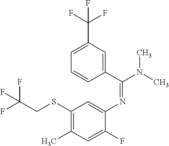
N(C1=CC(SCC(F)(F)F)=C(C)C=C1F)=C(N(C)C)C1=CC(C(F)(F)F)=CC=C1
